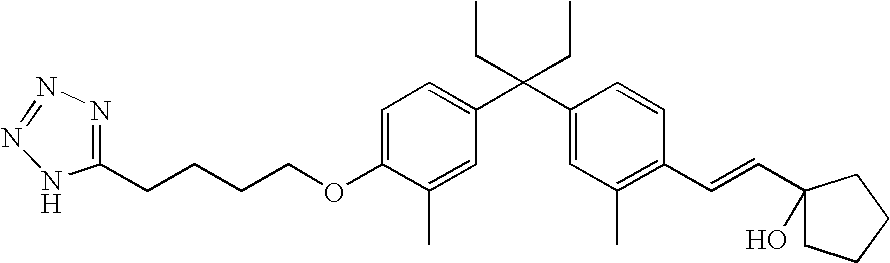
C1=C(OCCCCC2=NN=NN2)C(C)=CC(C(C2=CC(C)=C(C=CC3(O)CCCC3)C=C2)(CC)CC)=C1
